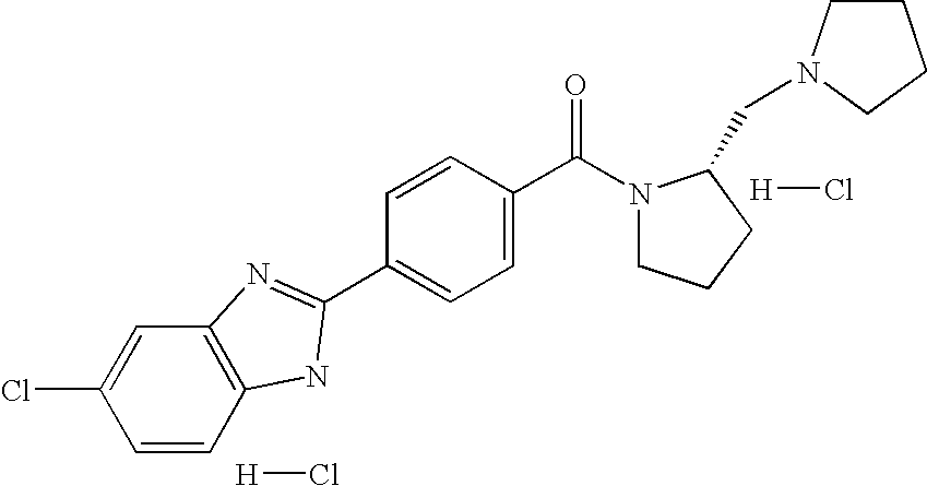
C1=C(C(N2CCCC2CN2CCCC2)=O)C=CC(C2=NC3=C(C=CC(Cl)=C3)N2)=C1.[H]Cl.[H]Cl
